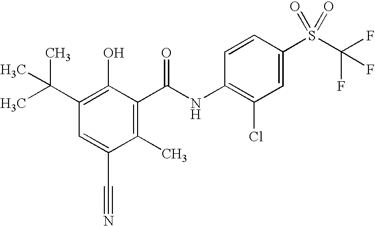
C1(C(C)(C)C)=C(O)C(C(=O)NC2=C(Cl)C=C(S(C(F)(F)F)(=O)=O)C=C2)=C(C)C(C#N)=C1
